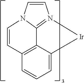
C12=N3[Ir]C4=CC=CC(=C14)C=CN2C=C3
